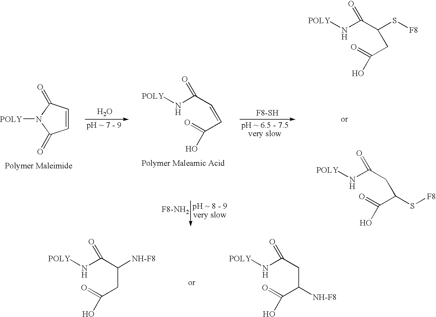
C1=CC(=O)N([POLY])C1=O.O.[F8-SH].[POLY]NC(C(CC(=O)O)S[F8])=O.[POLY]NC(CC(C(=O)O)S[F8])=O.[POLY]NC(C=CC(=O)O)=O.[F8-NH2].[POLY]NC(C(CC(=O)O)[NH-F8])=O.[POLY]NC(CC(C(=O)O)[NH-F8])=O
